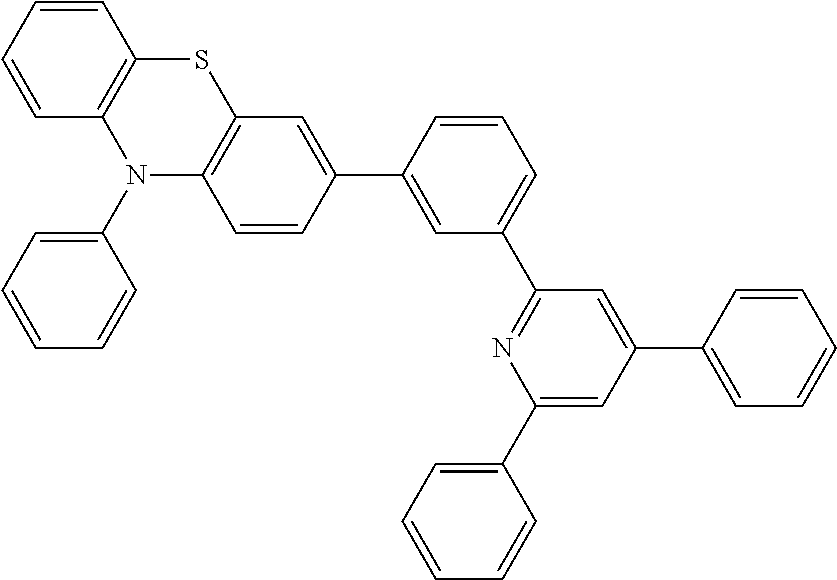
C1(C2=CC(C3=NC(C4=CC=CC=C4)=CC(C4=CC=CC=C4)=C3)=CC=C2)=CC2=C(C=C1)N(C1=CC=CC=C1)C1=C(S2)C=CC=C1
